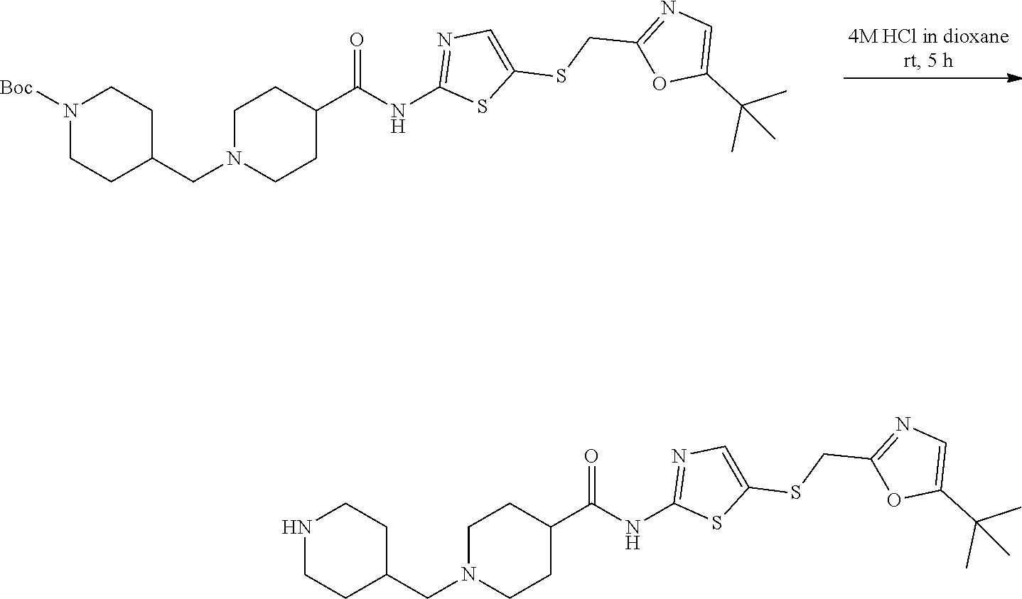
C1N(CC2CCN([Boc])CC2)CCC(C(NC2=NC=C(SCC3=NC=C(C(C)(C)C)O3)S2)=O)C1.C1N(CC2CCNCC2)CCC(C(NC2=NC=C(SCC3=NC=C(C(C)(C)C)O3)S2)=O)C1
